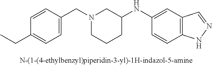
N1(CC2=CC=C(CC)C=C2)CCCC(NC2=CC3=C(C=C2)NN=C3)C1
